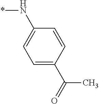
C1=C(C(=O)C)C=CC(N*)=C1
